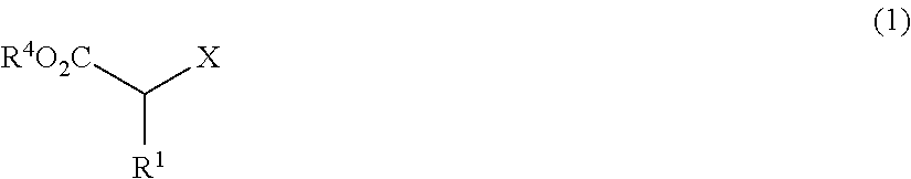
[R1]C([R4O2C])[X]
